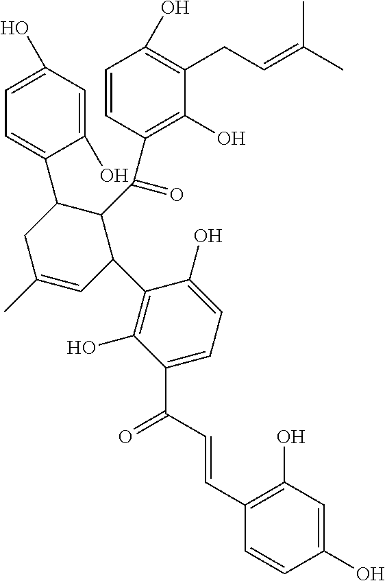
C1(C(=O)C2=C(O)C(CC=C(C)C)=C(O)C=C2)C(C2=CC=C(O)C=C2O)CC(C)=CC1C1=C(O)C(C(C=CC2=C(O)C=C(O)C=C2)=O)=CC=C1O
